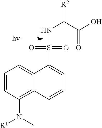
C1=CC(N([R1])C)=C2C(=C1)C(S(NC(C(=O)O)[R2])(=O)=O)=CC=C2
